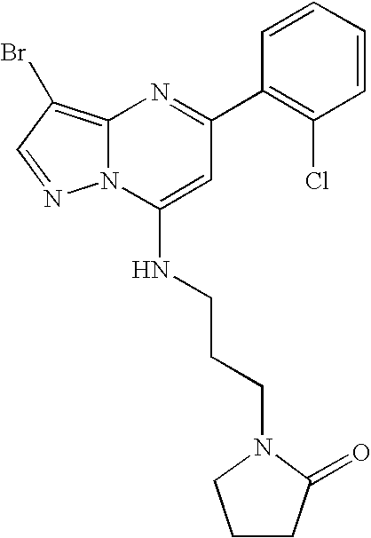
C1(C2=NC3=C(Br)C=NN3C(NCCCN3CCCC3=O)=C2)=C(Cl)C=CC=C1
